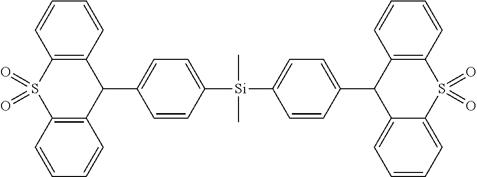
C[Si](C)(C1=CC=C(C2C3=CC=CC=C3S(=O)(=O)C3=C2C=CC=C3)C=C1)C1=CC=C(C2C3=C(S(=O)(=O)C4=C2C=CC=C4)C=CC=C3)C=C1
